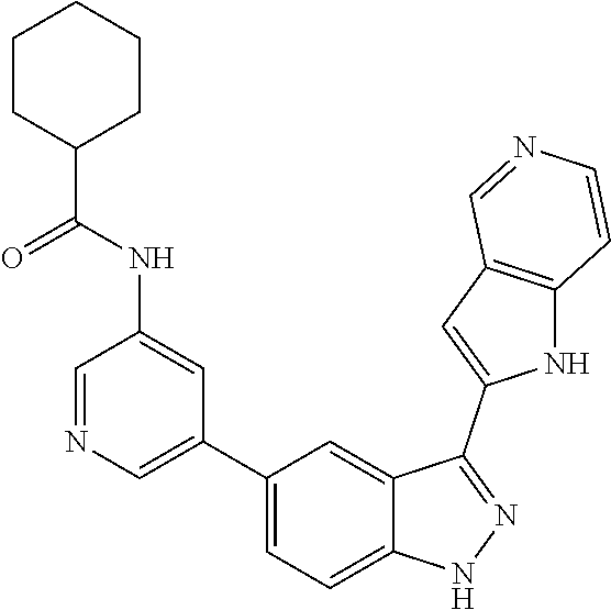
C1(C2=CN=CC(NC(C3CCCCC3)=O)=C2)=CC=C2C(=C1)C(C1=CC3=C(N1)C=CN=C3)=NN2
